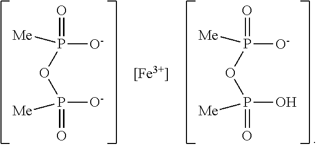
[[Fe3+]].[O-]P(OP([O-])([Me])=O)(=O)[Me].[O-]P(OP(O)([Me])=O)(=O)[Me]
